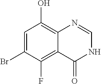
BrC1=CC(O)=C2C(=C1F)C(=O)NC=N2
